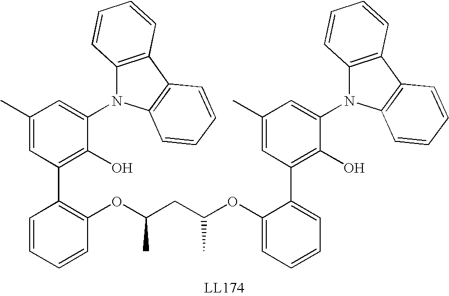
C1=CC=CC(OC(CC(OC2=CC=CC=C2C2=C(O)C(N3C4=C(C5=C3C=CC=C5)C=CC=C4)=CC(C)=C2)C)C)=C1C1=C(O)C(N2C3=C(C4=C2C=CC=C4)C=CC=C3)=CC(C)=C1
